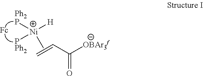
[Ph2P][Ni]([H])([PPh2])C.C=CC([OBAr3f])=O
